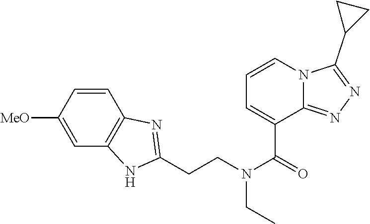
C1=CC([MeO])=CC2=C1N=C(CCN(C(=O)C1=CC=CN3C1=NN=C3C1CC1)CC)N2
